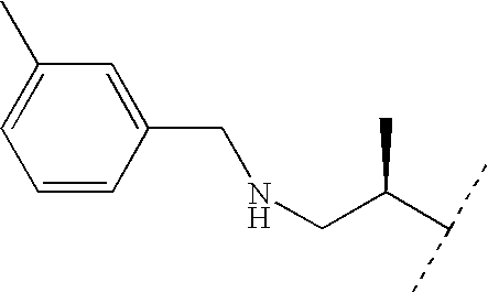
C1=CC(CNCC(C(C)C)C)=CC(C)=C1
